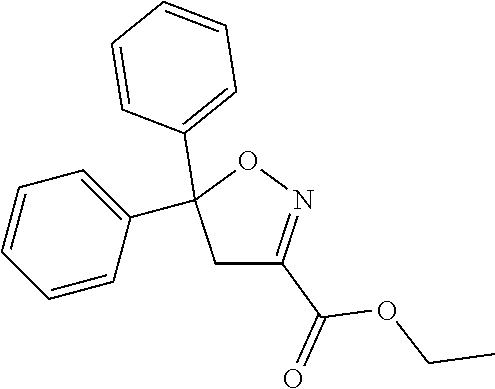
C1C(C(=O)OCC)=NOC1(C1=CC=CC=C1)C1=CC=CC=C1
